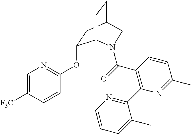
C1(OC2=NC=C([F3C])C=C2)CC2CCC1N(C(=O)C1=C(C3=NC=CC=C3C)N=C(C)C=C1)C2
